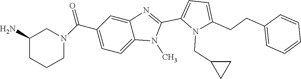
C1=C(CCC2=CC=CC=C2)N(CC2CC2)C(C2=NC3=CC(C(N4CC(N)CCC4)=O)=CC=C3N2C)=C1
